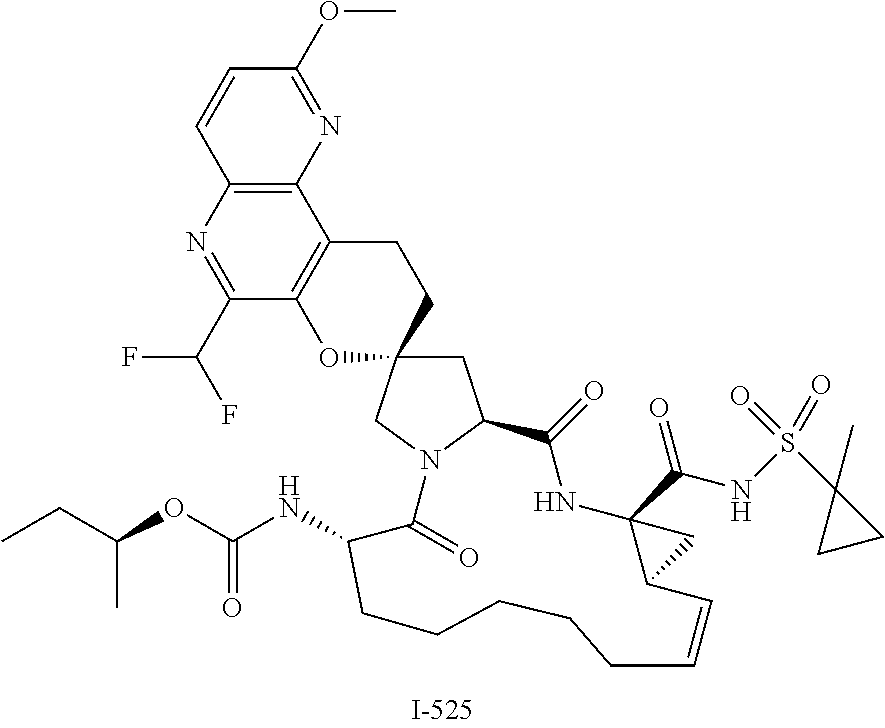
C1=CC2=C(N=C1OC)C1=C(C(C(F)F)=N2)OC2(CC1)CC1N(C2)C(=O)C(NC(OC(CC)C)=O)CCCCCC=CC2C(C(NS(C3(C)CC3)(=O)=O)=O)(NC1=O)C2
